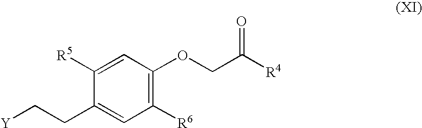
C1([R5])=CC(OCC([R4])=O)=C([R6])C=C1CC[Y]
